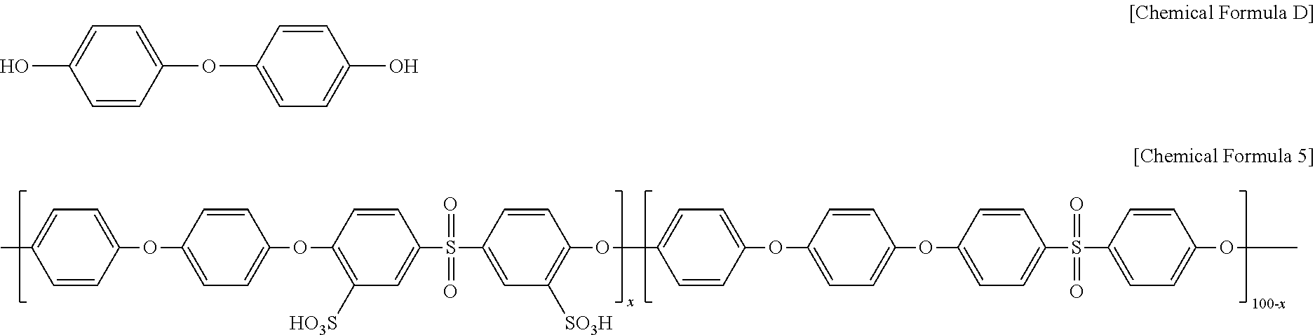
CC1=CC=C(OC2=CC=C(OC3=C([HO3S])C=C(S(C4=CC([SO3H])=C(OC5=CC=C(OC6=CC=C(OC7=CC=C(S(C8=CC=C(OC)C=C8)(=O)=O)C=C7)C=C6)C=C5)C=C4)(=O)=O)C=C3)C=C2)C=C1.OC1=CC=C(OC2=CC=C(O)C=C2)C=C1
